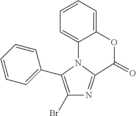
C1=CC=C2C(=C1)N1C(C3=CC=CC=C3)=C(Br)N=C1C(=O)O2
